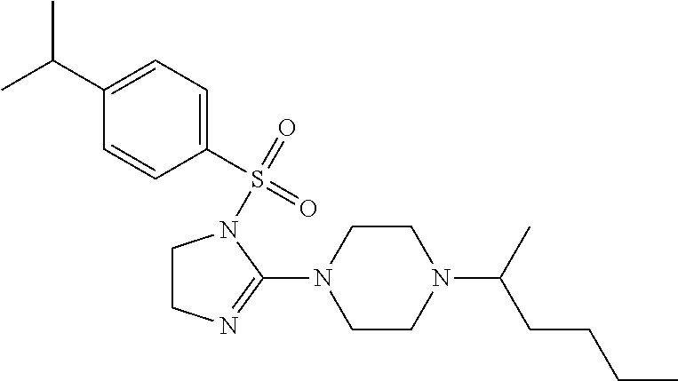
C1(C(C)C)=CC=C(S(=O)(=O)N2CCN=C2N2CCN(C(CCCC)C)CC2)C=C1
